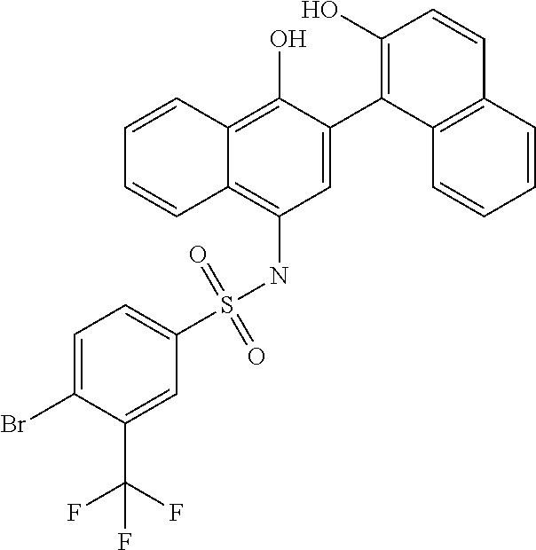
C1=C(C2=C(O)C=CC3=C2C=CC=C3)C(O)=C2C(=C1NS(C1=CC=C(Br)C(C(F)(F)F)=C1)(=O)=O)C=CC=C2
